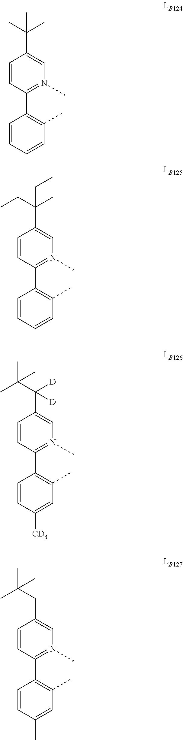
C1=CC=CC(C)=C1C1=N(C)C=C(C(C)(C)C)C=C1.C1=CC=CC(C)=C1C1=N(C)C=C(C(CC)(C)CC)C=C1.C1=CC([CD3])=CC(C)=C1C1=N(C)C=C(C(C(C)(C)C)([D])[D])C=C1.C1=CC(C)=CC(C)=C1C1=N(C)C=C(CC(C)(C)C)C=C1
